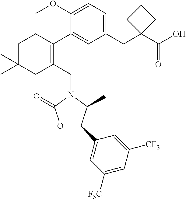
C1(OC)=CC=C(CC2(C(O)=O)CCC2)C=C1C1=C(CN2C(=O)OC(C3=CC([F3C])=CC([CF3])=C3)C2C)CC(C)(C)CC1
